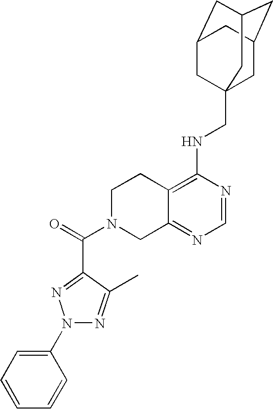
C12=C(NCC34CC5CC(CC(C3)C5)C4)N=CN=C1CN(C(=O)C1=NN(C3=CC=CC=C3)N=C1C)CC2
